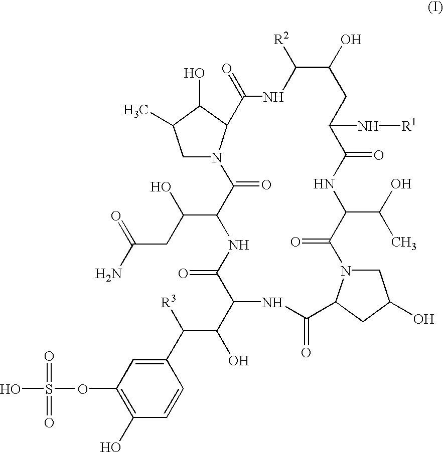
C1N2C(C(O)C1C)C(=O)NC([R2])C(O)CC(N[R1])C(=O)NC(C(O)C)C(=O)N1CC(O)CC1C(=O)NC(C(O)C([R3])C1=CC(OS(=O)(=O)O)=C(O)C=C1)C(=O)NC(C(O)CC(N)=O)C2=O
